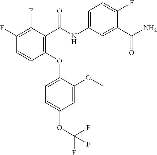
C1=C(OC)C(OC2=C(C(NC3=CC=C(F)C(C(N)=O)=C3)=O)C(F)=C(F)C=C2)=CC=C1OC(F)(F)F
